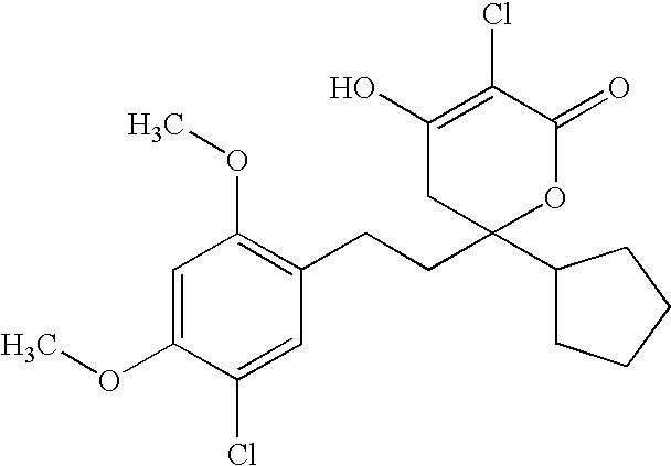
COC1=CC(OC)=C(CCC2(C3CCCC3)OC(=O)C(Cl)=C(O)C2)C=C1Cl
